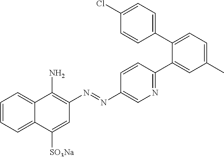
C1=CC=C2C(=C1)C(N)=C(N=NC1=CN=C(C3=CC(C)=CC=C3C3=CC=C(Cl)C=C3)C=C1)C=C2[SO3Na]
